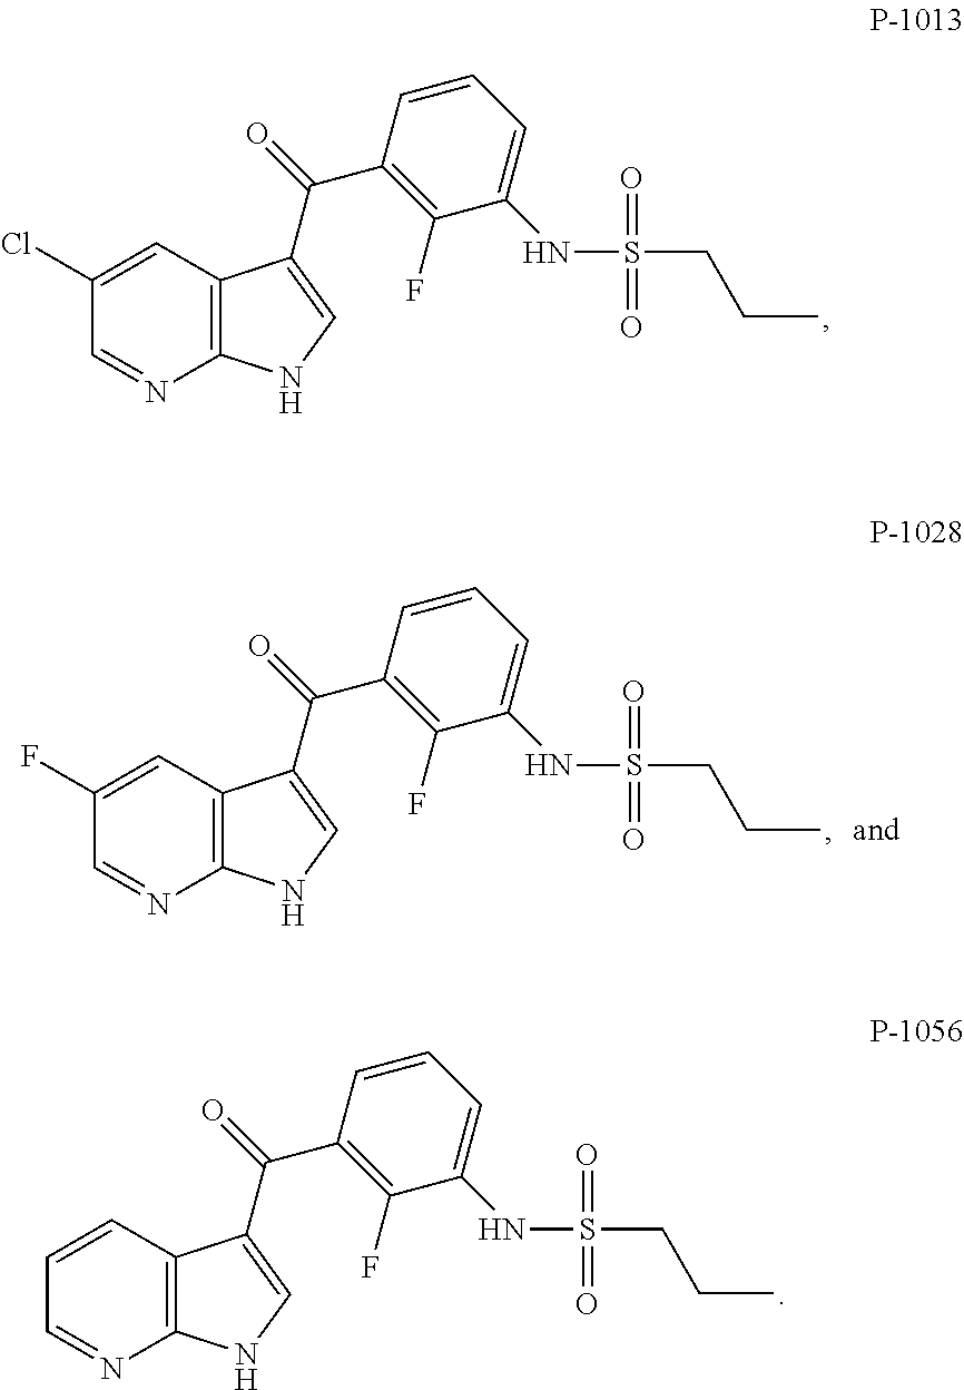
C12=C(N=CC(Cl)=C1)NC=C2C(C1=C(F)C(NS(=O)(=O)CCC)=CC=C1)=O.C12=C(N=CC(F)=C1)NC=C2C(C1=C(F)C(NS(=O)(=O)CCC)=CC=C1)=O.C12=C(N=CC=C1)NC=C2C(C1=C(F)C(NS(=O)(=O)CCC)=CC=C1)=O
